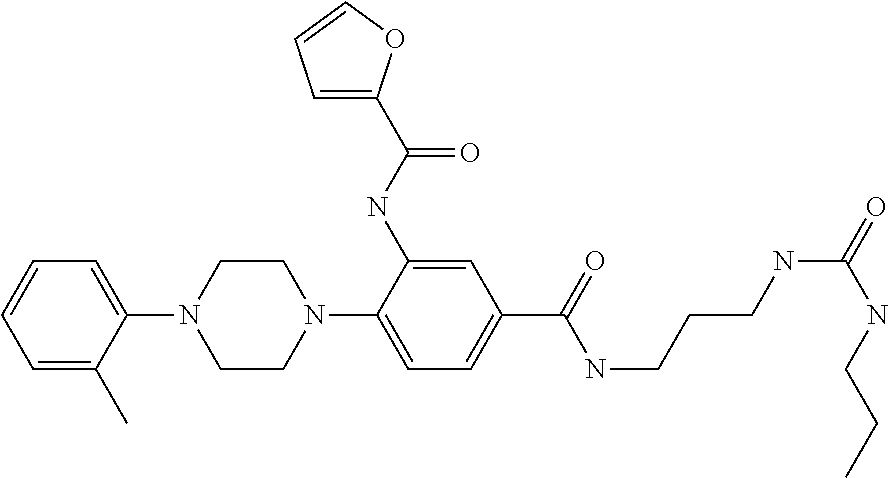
C1=C(C)C(N2CCN(C3=CC=C(C(=O)NCCCNC(=O)NCCC)C=C3NC(C3=CC=CO3)=O)CC2)=CC=C1
